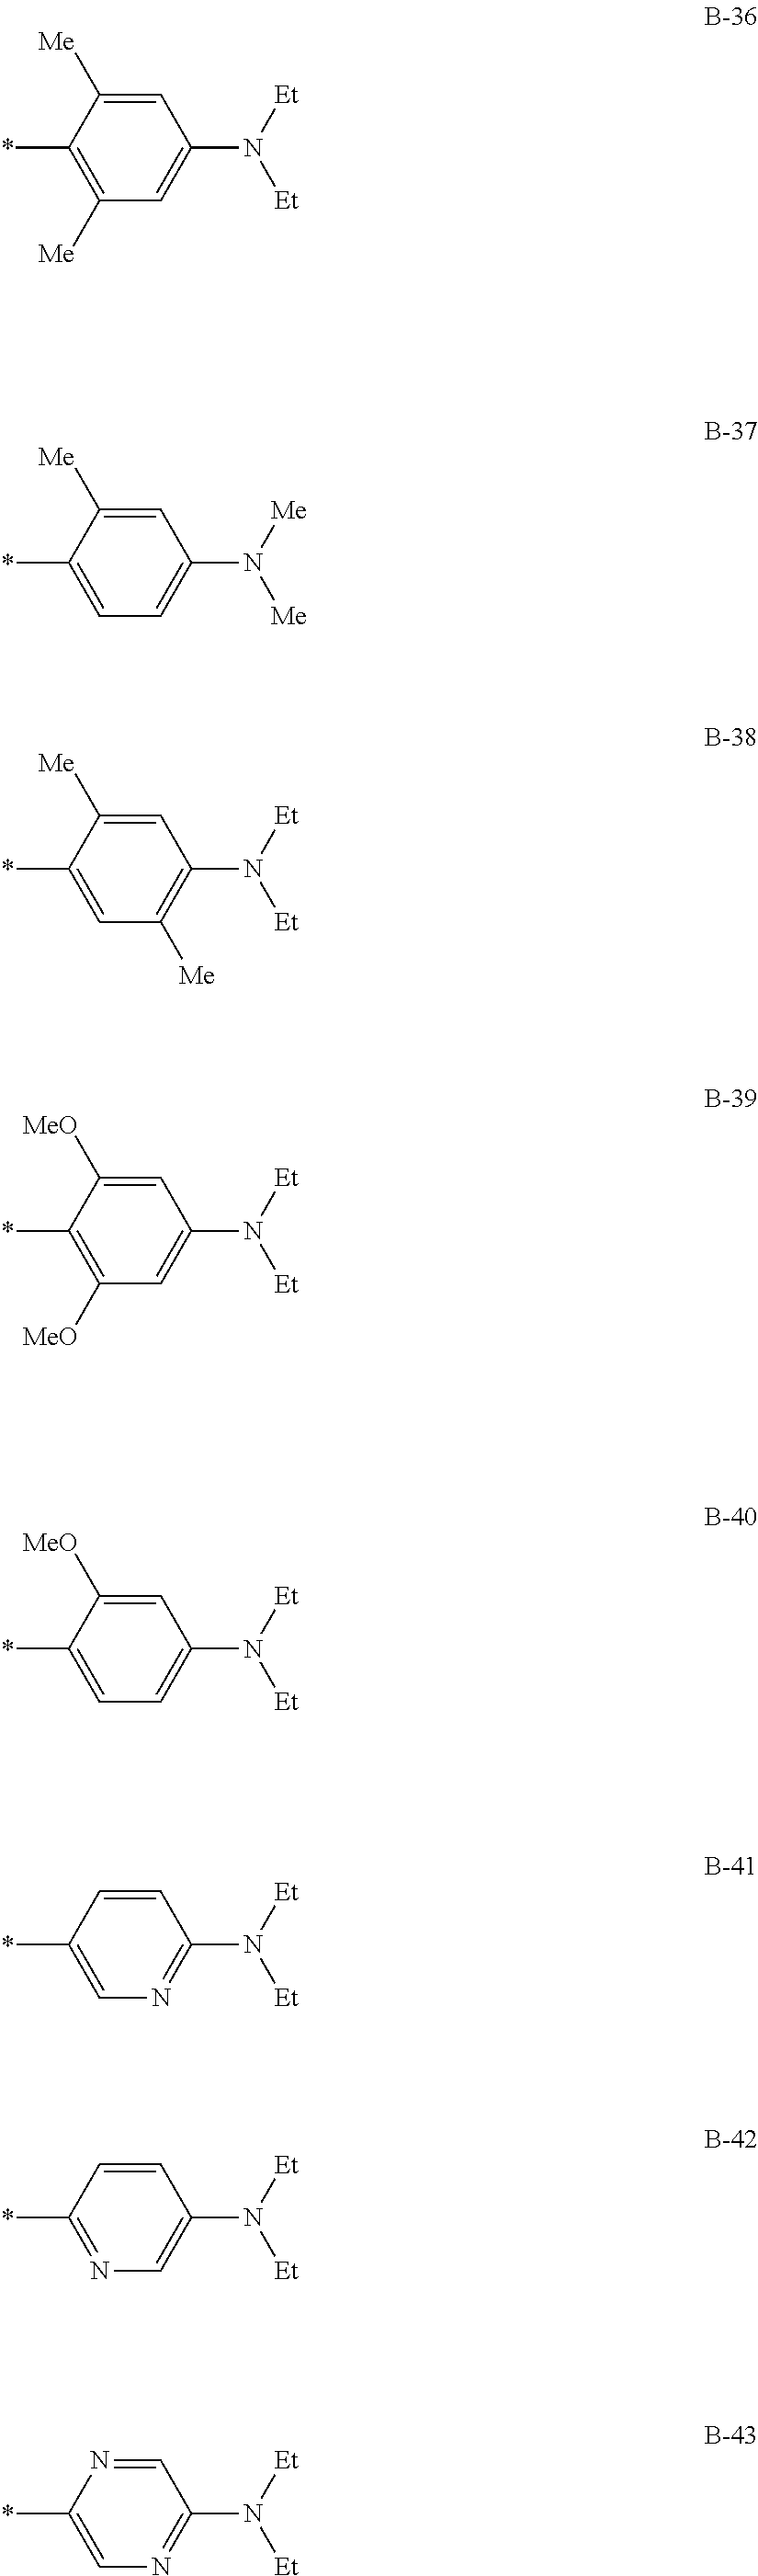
C1=C([Me])C(*)=C([Me])C=C1N([Et])[Et].C1=C([Me])C(*)=CC=C1N([Me])[Me].C1=C([Me])C(*)=CC([Me])=C1N([Et])[Et].C1=C([MeO])C(*)=C([MeO])C=C1N([Et])[Et].C1=C([MeO])C(*)=CC=C1N([Et])[Et].C1=CC(*)=CN=C1N([Et])[Et].C1=CC(*)=NC=C1N([Et])[Et].C1=NC(*)=CN=C1N([Et])[Et]
